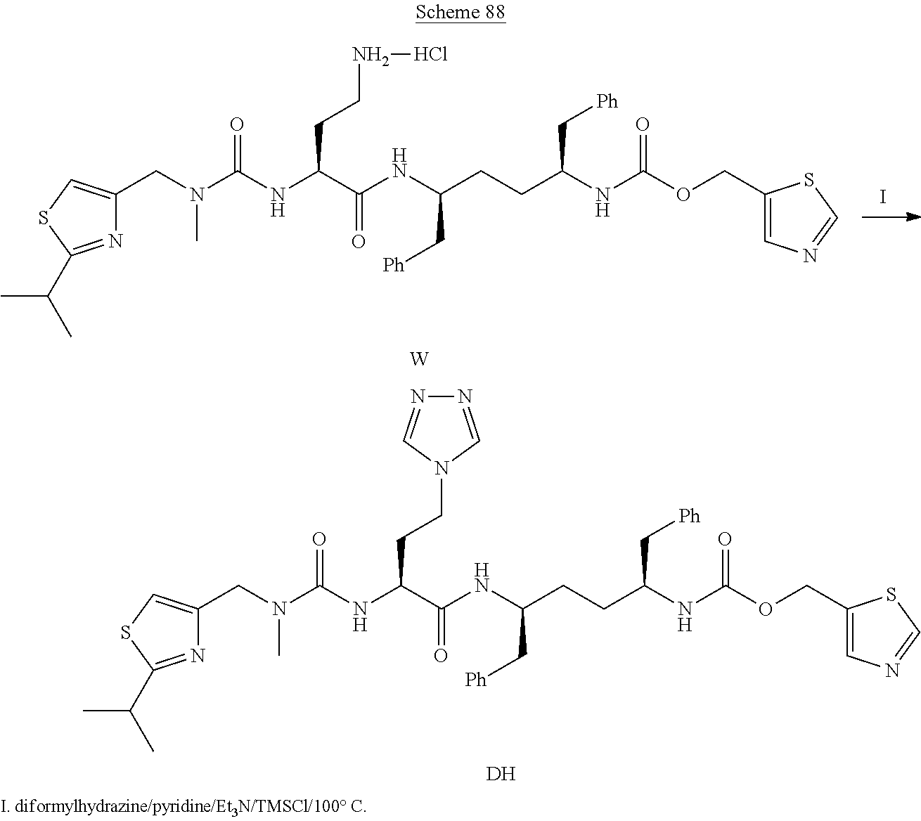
I.N1=C(C(C)C)SC=C1CN(C(NC(C(NC(CCC(NC(OCC1=CN=CS1)=O)C[Ph])C[Ph])=O)CCNCl)=O)C.[W].N1=C(C(C)C)SC=C1CN(C(NC(C(NC(CCC(NC(OCC1=CN=CS1)=O)C[Ph])C[Ph])=O)CCN1C=NN=C1)=O)C.[DH]
